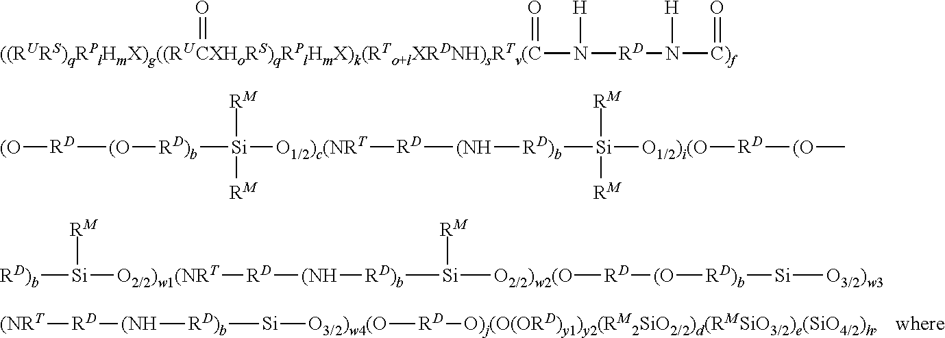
[(NRT][RD][(NH][RD)b][Si][O3/2)w4(O][RD][O)j(O(ORD)y1)y2(RM2SiO2/2)d(RMSiO3/2)e(SiO4/2)h].[((RURS)qRPlHmX)g((RUCXHoRS)qRPlHmX)k(RTo+lXRDNH)sRTv(C](N([RD]N([C)f]=O)[H])[H])(=O)=O.[(O][RD][(O][RD)b][Si]([O1/2)c(NRT][RD][(NH][RD)b][Si]([O1/2)i(O][RD][(O]C)([RM])[RM])([RM])[RM].[RD)b][Si]([O2/2)w1(NRT][RD][(NH][RD)b][Si]([O2/2)w2(O][RD][(O][RD)b][Si][O3/2)w3])[RM])[RM]
